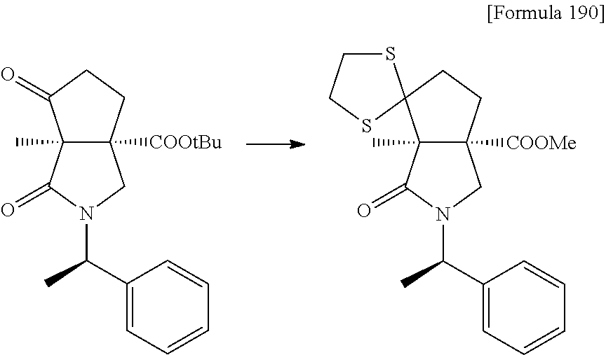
C12(C)C([COOtBu])(CCC1=O)CN(C(C1=CC=CC=C1)C)C2=O.C12(C)C([COOMe])(CCC13SCCS3)CN(C(C1=CC=CC=C1)C)C2=O
